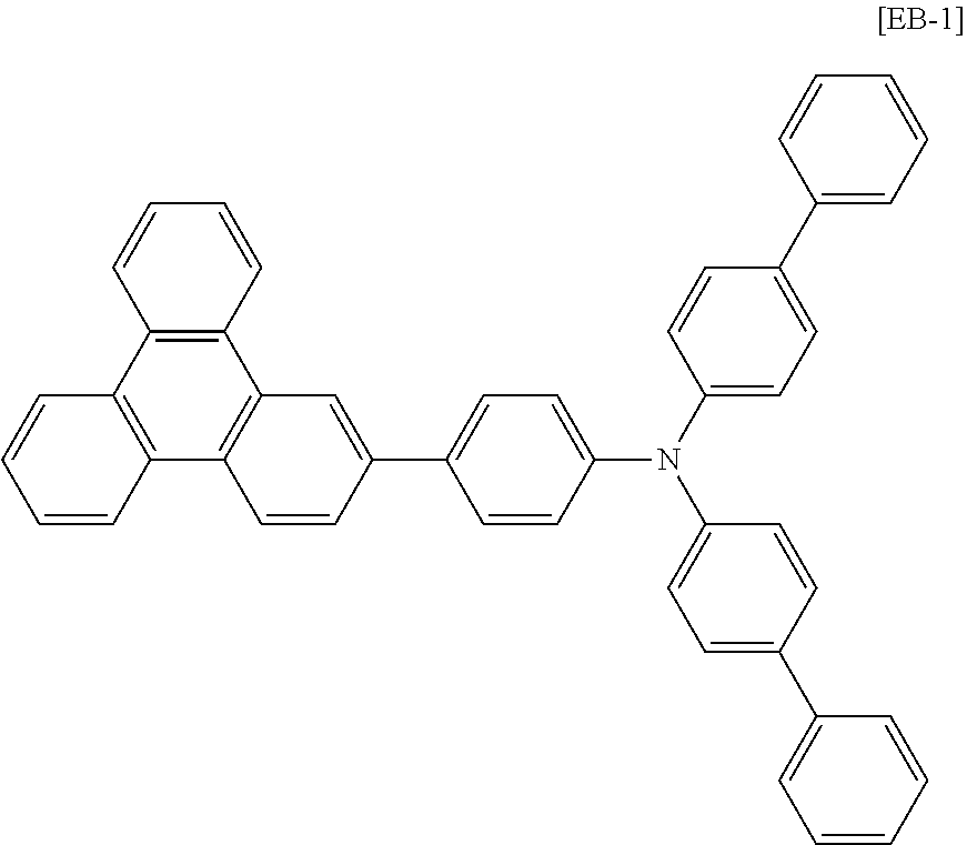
C12=C(C3=C(C4=C1C=C(C1=CC=C(N(C5=CC=C(C6=CC=CC=C6)C=C5)C5=CC=C(C6=CC=CC=C6)C=C5)C=C1)C=C4)C=CC=C3)C=CC=C2
